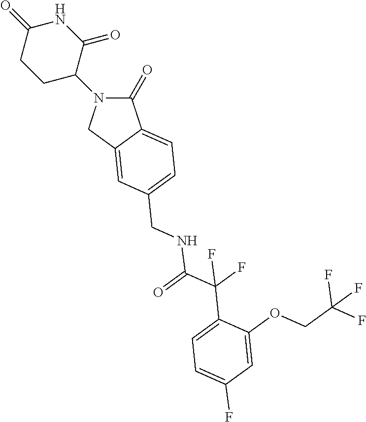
C1(=O)N(C2C(=O)NC(=O)CC2)CC2=CC(CNC(C(C3=CC=C(F)C=C3OCC(F)(F)F)(F)F)=O)=CC=C12
